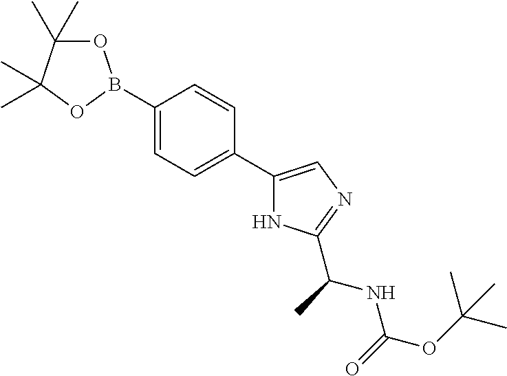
C1(B2OC(C)(C)C(C)(C)O2)=CC=C(C2=CN=C(C(NC(=O)OC(C)(C)C)C)N2)C=C1
